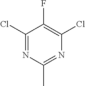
C1(Cl)=NC(C)=NC(Cl)=C1F
